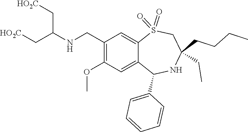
COC1=C(CNC(C[HO2C])C[HO2C])C=C2S(=O)(=O)CC(CC)(CCCC)NC(C3=CC=CC=C3)C2=C1
